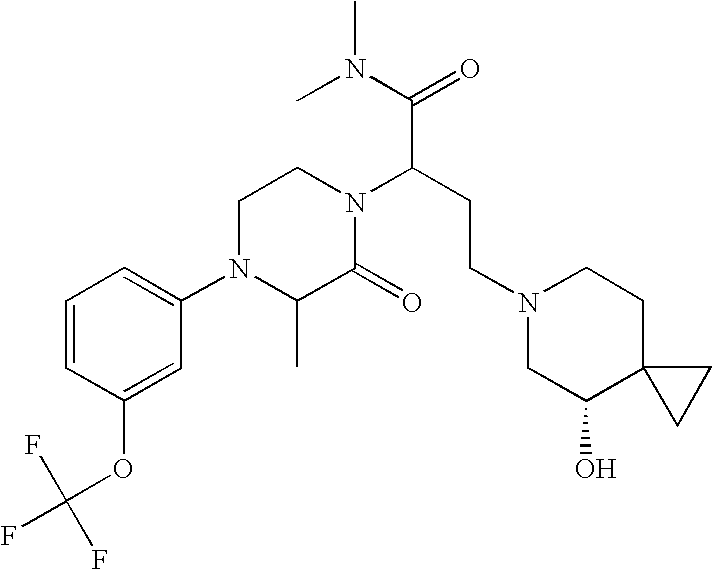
C1(N2C(C)C(=O)N(C(CCN3CC(O)C4(CC3)CC4)C(N(C)C)=O)CC2)=CC=CC(OC(F)(F)F)=C1
